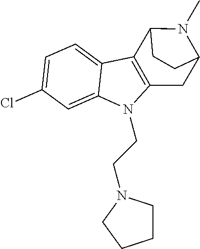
C1=C(Cl)C=C2C(=C1)C1=C(N2CCN2CCCC2)CC2N(C)C1CC2
